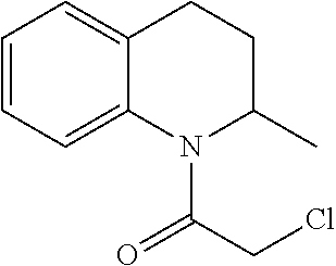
C1=CC=C2C(=C1)CCC(C)N2C(CCl)=O
